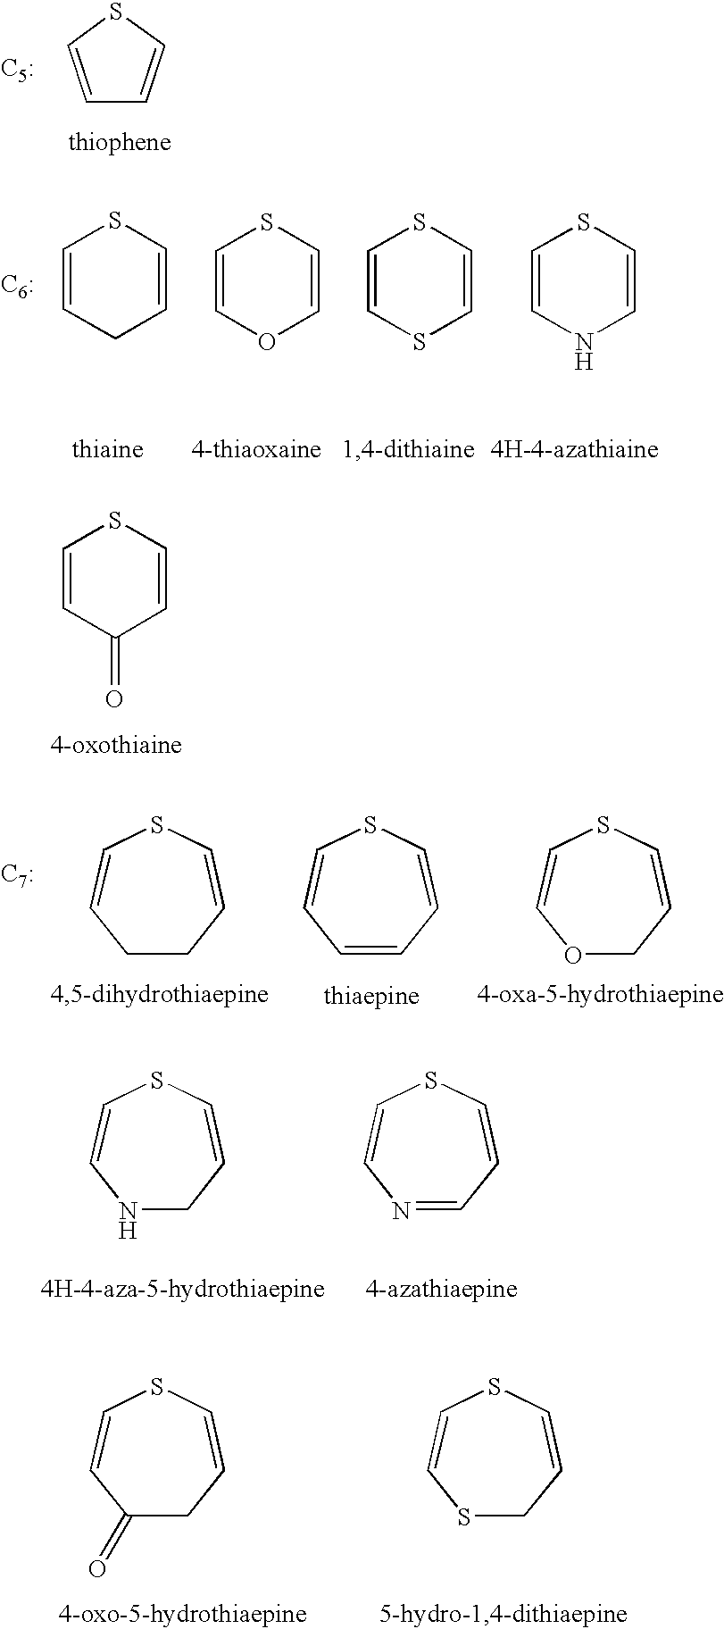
C1=CC(=O)C=CS1.C1(=O)CC=CSC=C1.S1CC=CSC=C1.C1=CSC=C1.C1=CCC=CS1.[C6:].C1=CSC=CS1.C1=COC=CS1.C1=CNC=CS1.C1CC=CSC=C1.O1CC=CSC=C1.C1=CC=CSC=C1.N1CC=CSC=C1.N1=CC=CSC=C1
